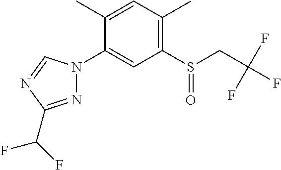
C1(C)=C(S(=O)CC(F)(F)F)C=C(N2N=C(C(F)F)N=C2)C(C)=C1
